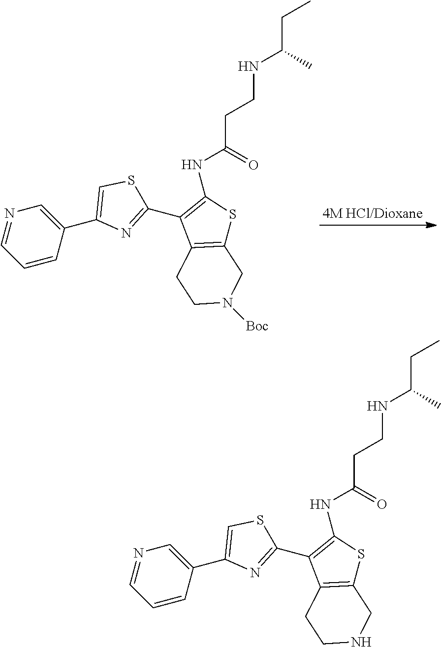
N1=CC=CC(C2=CSC(C3=C(NC(=O)CCNC(C)CC)SC4=C3CCN([Boc])C4)=N2)=C1.N1=CC=CC(C2=CSC(C3=C(NC(=O)CCNC(C)CC)SC4=C3CCNC4)=N2)=C1
